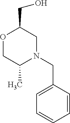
O1CC(C)N(CC2=CC=CC=C2)CC1CO
